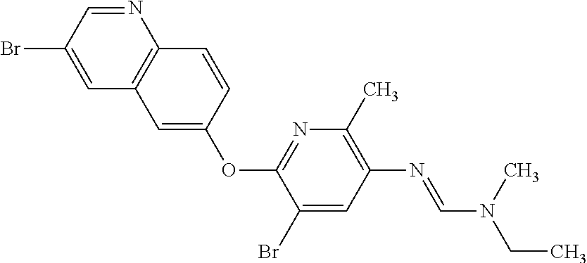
N1=C(OC2=CC3=C(C=C2)N=CC(Br)=C3)C(Br)=CC(N=CN(C)CC)=C1C
